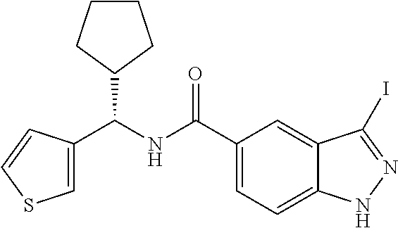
C(NC(C1=CC=C2C(=C1)C(I)=NN2)=O)(C1=CSC=C1)C1CCCC1
